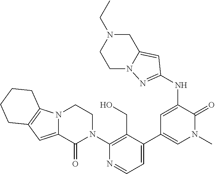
N12C(=CC3=C1CCCC3)C(=O)N(C1=C(CO)C(C3=CN(C)C(=O)C(NC4=NN5CCN(CC)CC5=C4)=C3)=CC=N1)CC2
